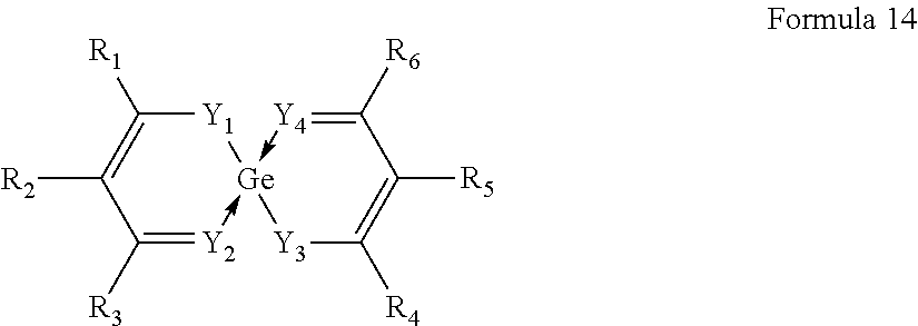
C1([R3])=[Y2]->[Ge]2(-[Y4]=C([R6])C([R5])=C([R4])[Y3]2)[Y1]C([R1])=C1[R2]
